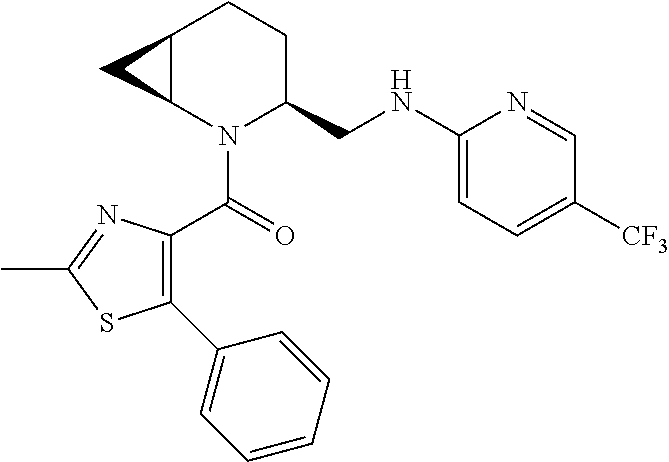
C12C(N(C(=O)C3=C(C4=CC=CC=C4)SC(C)=N3)C(CNC3=CC=C([CF3])C=N3)CC1)C2
